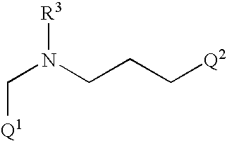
C(N(CCC[Q2])[R3])[Q1]
